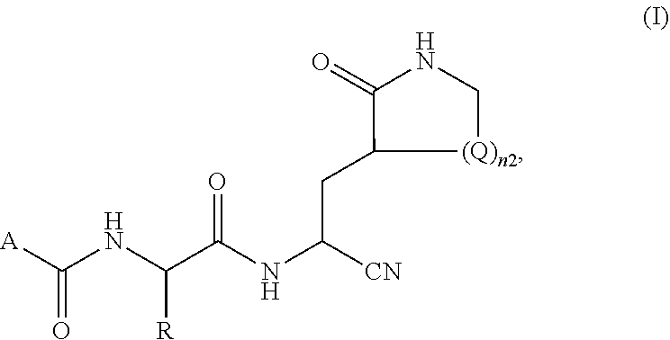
[A]C(NC(C(NC([CN])CC1[(Q)n2]CNC1=O)=O)[R])=O
